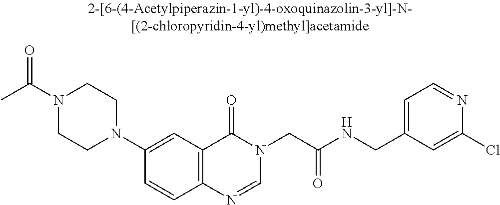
N1(C(C)=O)CCN(C2=CC3=C(C=C2)N=CN(CC(NCC2=CC=NC(Cl)=C2)=O)C3=O)CC1
